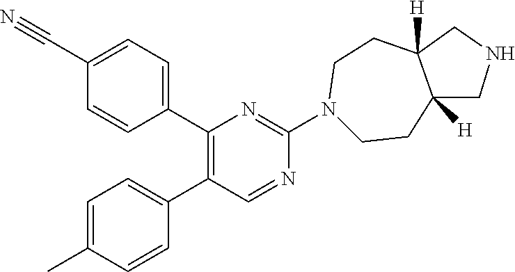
C1(C2=C(C3=CC=C(C#N)C=C3)N=C(N3CCC4([H])C([H])(CC3)CNC4)N=C2)=CC=C(C)C=C1
